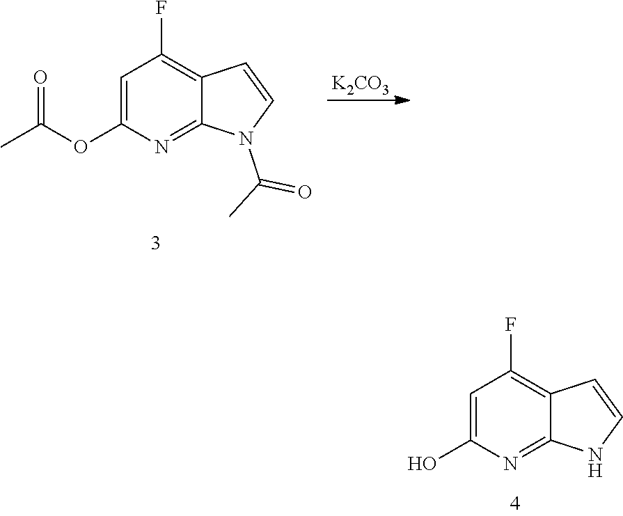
C1=C(O)N=C2C(=C1F)C=CN2.CC(OC1=CC(F)=C2C(=N1)N(C(C)=O)C=C2)=O.[K2CO3]
